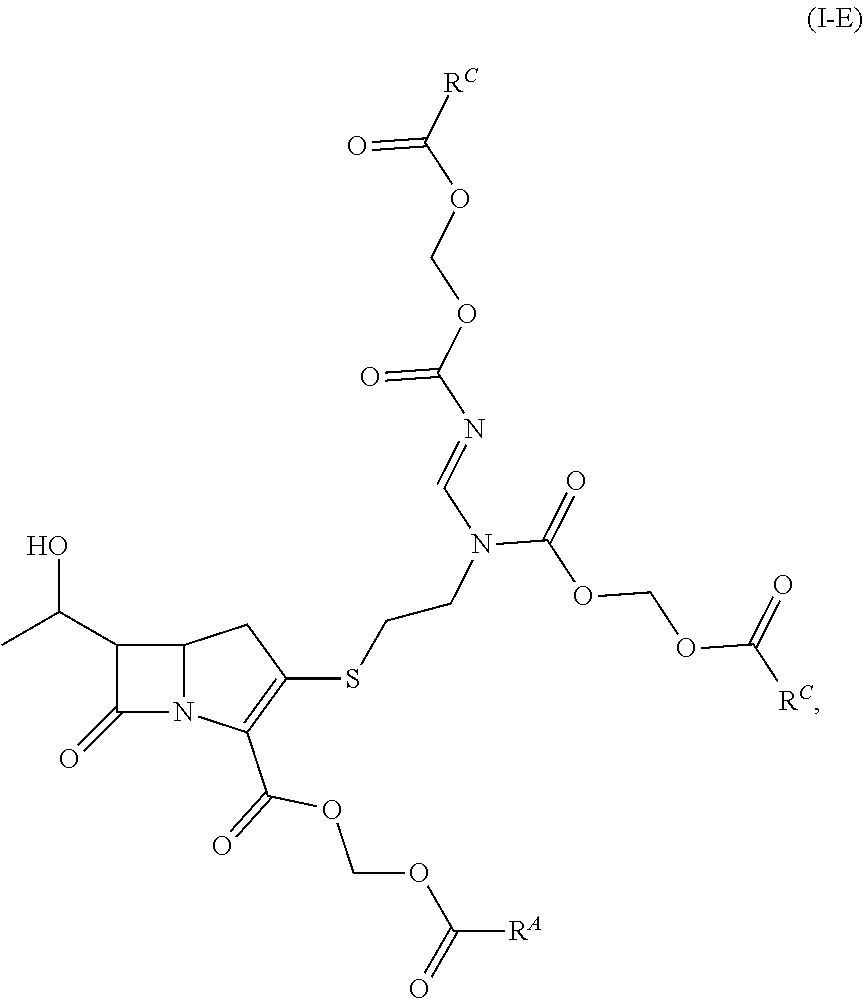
C1(=O)N2C(C1C(C)O)CC(SCCN(C(OCOC([RC])=O)=O)C=NC(OCOC([RC])=O)=O)=C2C(=O)OCOC([RA])=O
